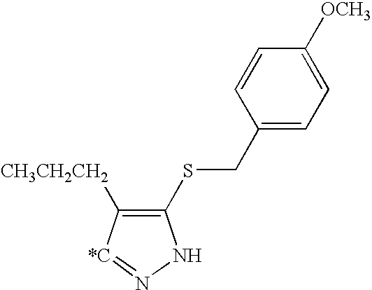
C1(SCC2=CC=C([OCH3])C=C2)=C([CH3CH2CH2])[*C]=NN1
